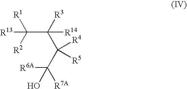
C(C([R3])(C(C([R7A])([R6A])O)([R4])[R5])[R14])([R2])([R1])[R13]
